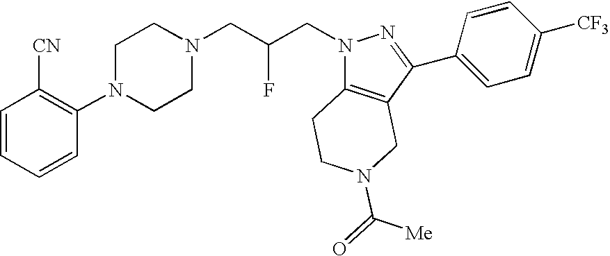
C1=CC=CC(N2CCN(CC(CN3C4=C(C(C5=CC=C([CF3])C=C5)=N3)CN(C([Me])=O)CC4)F)CC2)=C1[CN]
